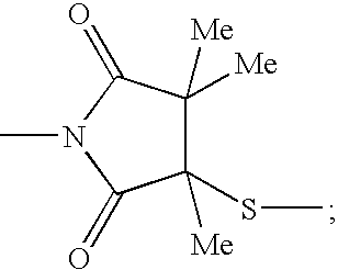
C1(SC)([Me])C([Me])([Me])C(=O)N(C)C1=O
